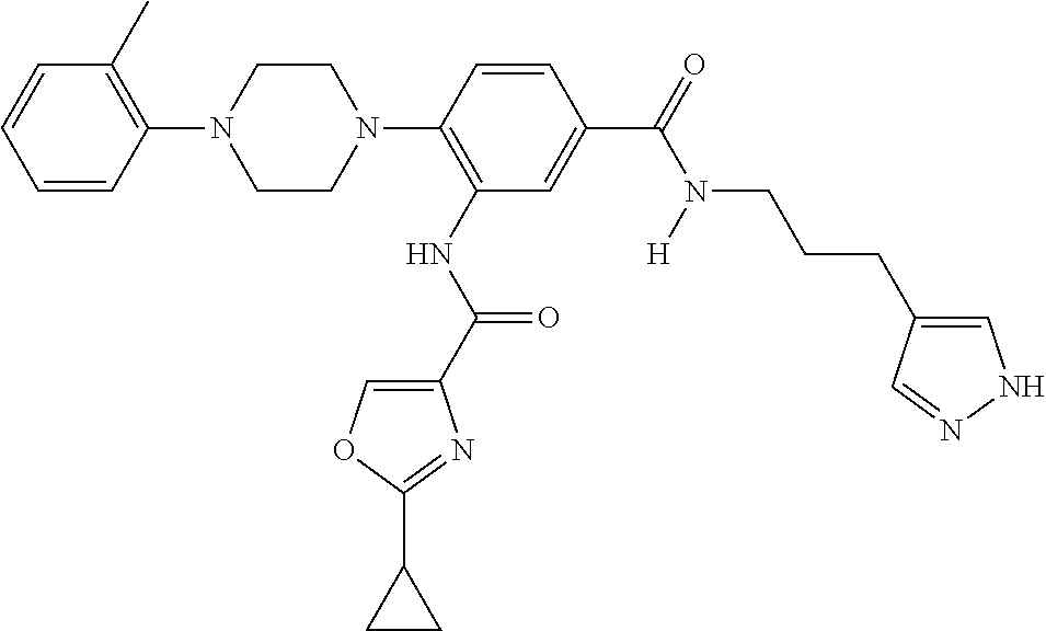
C1=CC=CC(N2CCN(C3=C(NC(=O)C4=COC(C5CC5)=N4)C=C(C(N(CCCC4=CNN=C4)[H])=O)C=C3)CC2)=C1C
